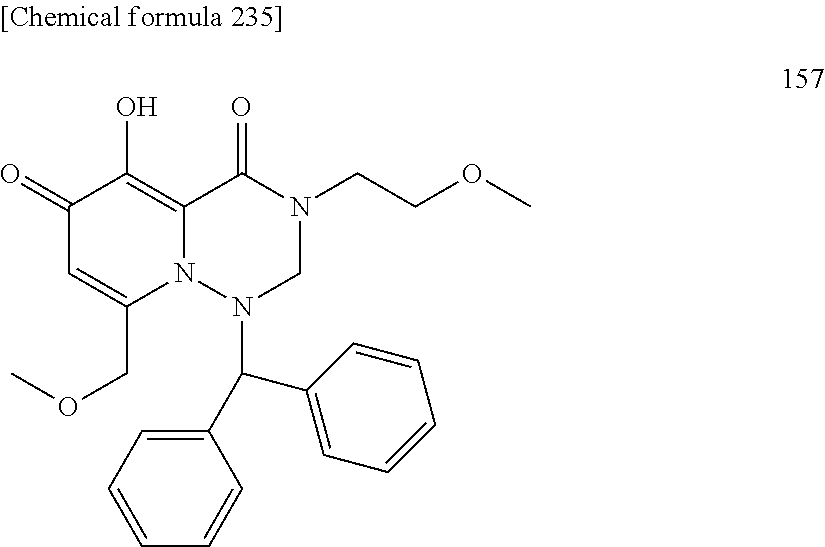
C1(=O)C=C(COC)N2C(=C1O)C(=O)N(CCOC)CN2C(C1=CC=CC=C1)C1=CC=CC=C1
